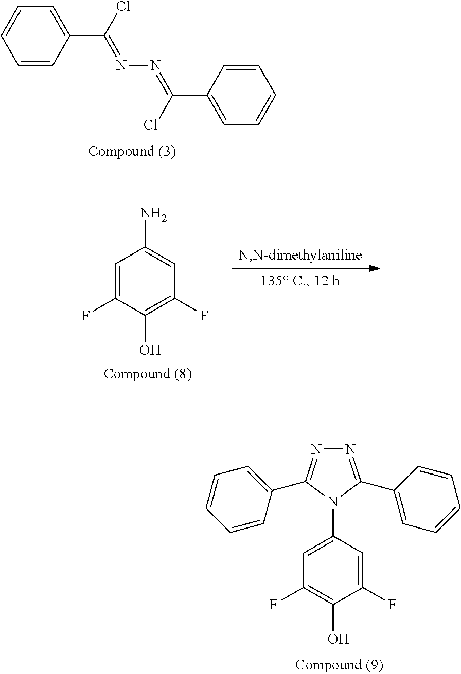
C1=CC(C(Cl)=NN=C(C2=CC=CC=C2)Cl)=CC=C1.C1=C(F)C(O)=C(F)C=C1N.N1=C(C2=CC=CC=C2)N(C2=CC(F)=C(O)C(F)=C2)C(C2=CC=CC=C2)=N1
